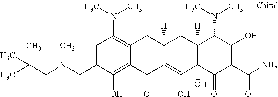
C12([H])C(O)(C(=O)C(C(N)=O)=C(O)C1N(C)C)C(O)=C1C([H])(C2)CC2=C(N(C)C)C=C(CN(CC(C)(C)C)C)C(O)=C2C1=O
